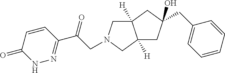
C12([H])CN(CC(C3=NNC(=O)C=C3)=O)CC1([H])CC(CC1=CC=CC=C1)(O)C2
